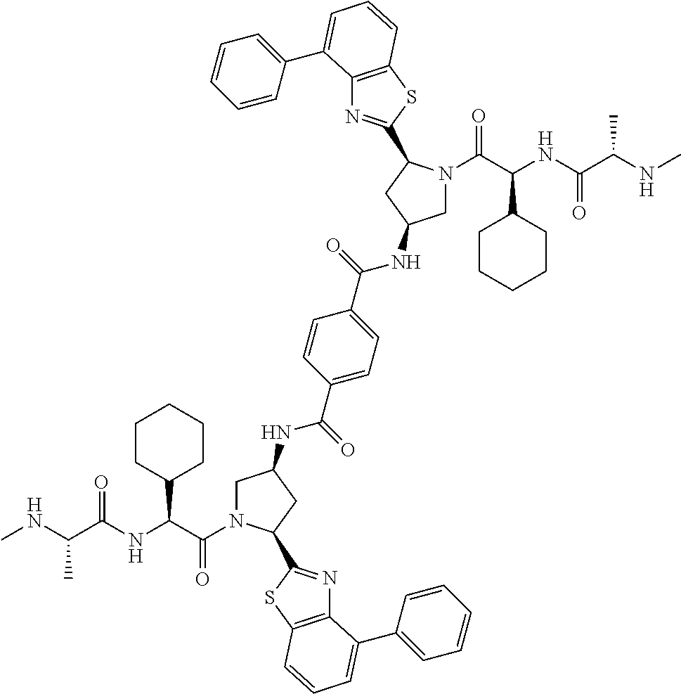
C(C(NC(C(NC)C)=O)C1CCCCC1)(=O)N1CC(NC(C2=CC=C(C(=O)NC3CN(C(=O)C(C4CCCCC4)NC(C(C)NC)=O)C(C4=NC5=C(S4)C=CC=C5C4=CC=CC=C4)C3)C=C2)=O)CC1C1=NC2=C(S1)C=CC=C2C1=CC=CC=C1
